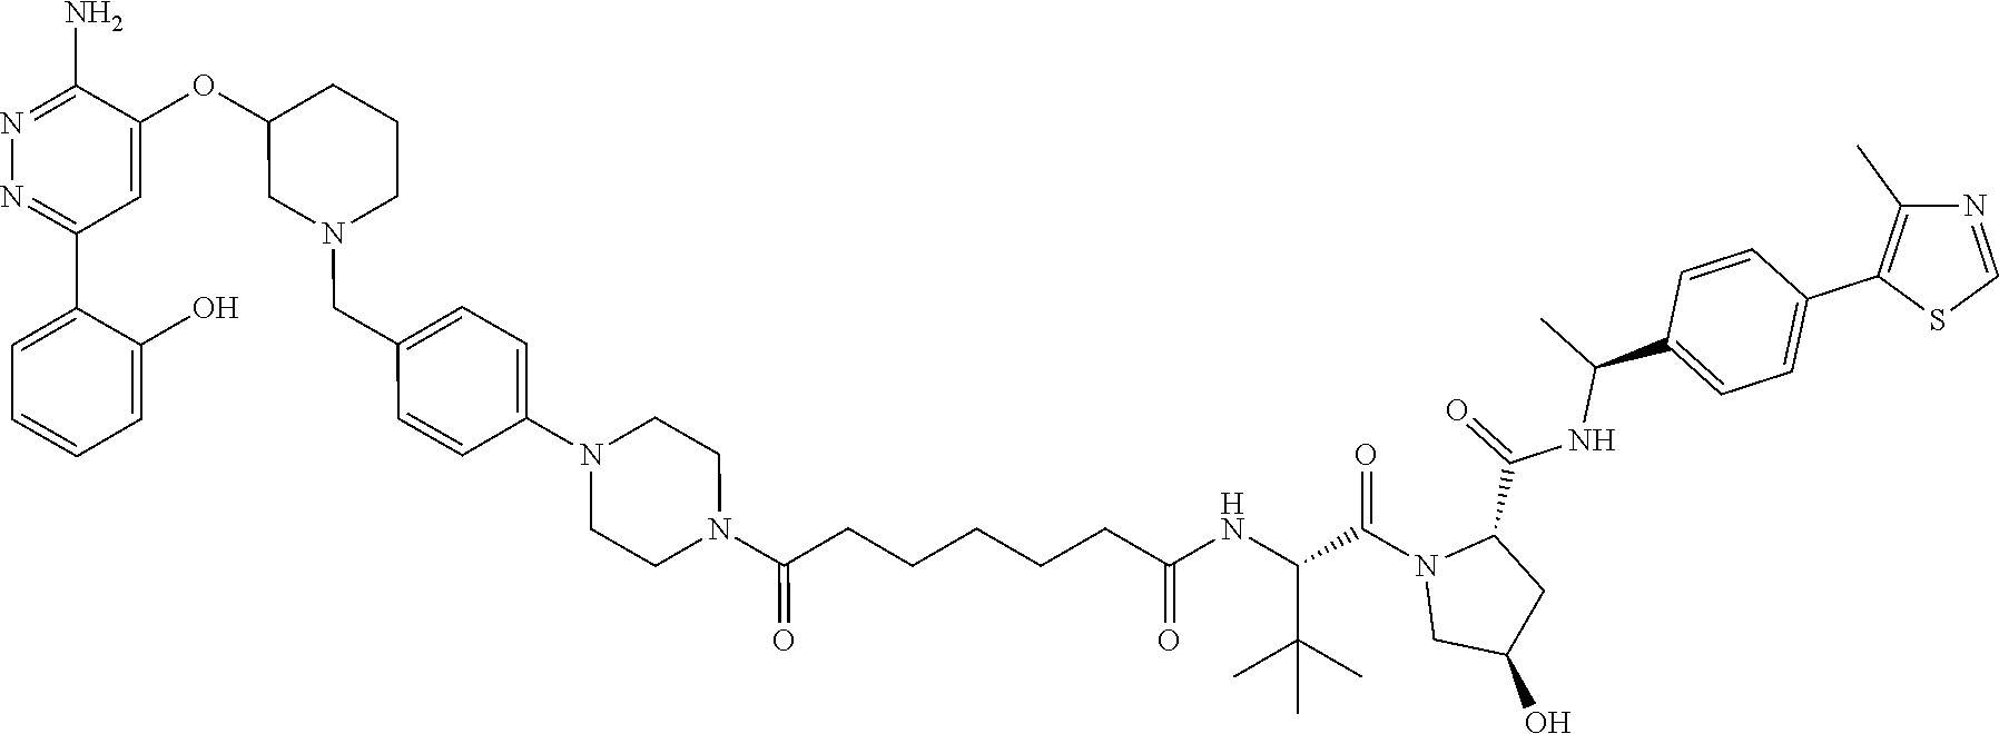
N1=C(N)C(OC2CN(CC3=CC=C(N4CCN(C(=O)CCCCCC(NC(C(C)(C)C)C(N5CC(O)CC5C(NC(C)C5=CC=C(C6=C(C)N=CS6)C=C5)=O)=O)=O)CC4)C=C3)CCC2)=CC(C2=CC=CC=C2O)=N1
